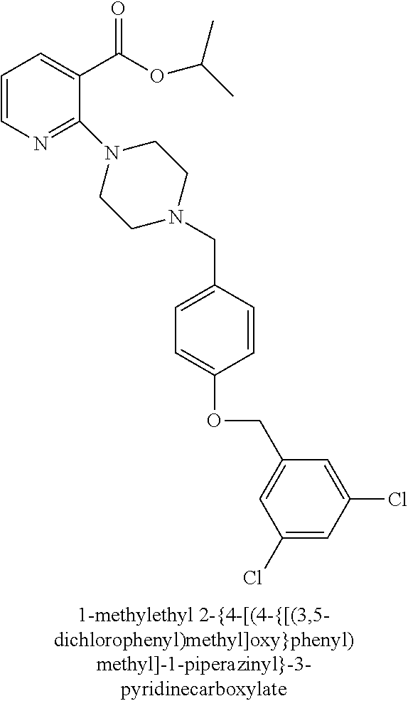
C1=CN=C(N2CCN(CC3=CC=C(OCC4=CC(Cl)=CC(Cl)=C4)C=C3)CC2)C(C(OC(C)C)=O)=C1
